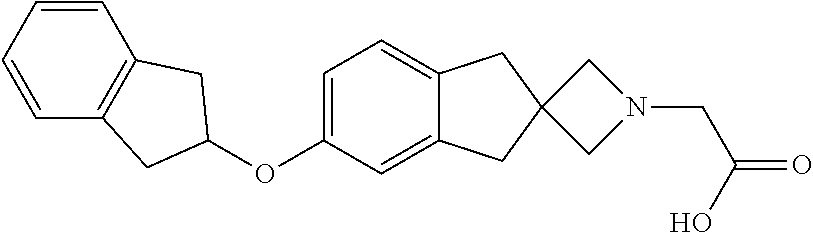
C1=C(OC2CC3=C(C2)C=CC=C3)C=C2C(=C1)CC1(C2)CN(CC(=O)O)C1
